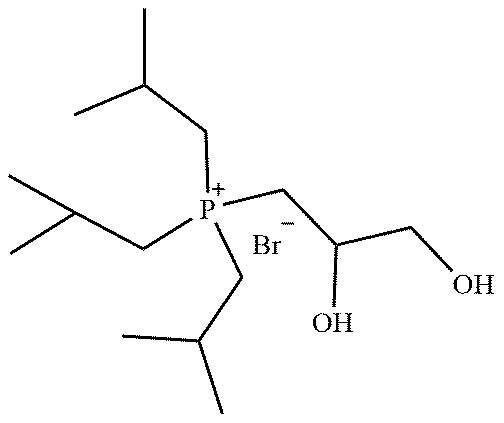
C([P+](CC(C)C)(CC(C)C)CC(O)CO)C(C)C.[Br-]
